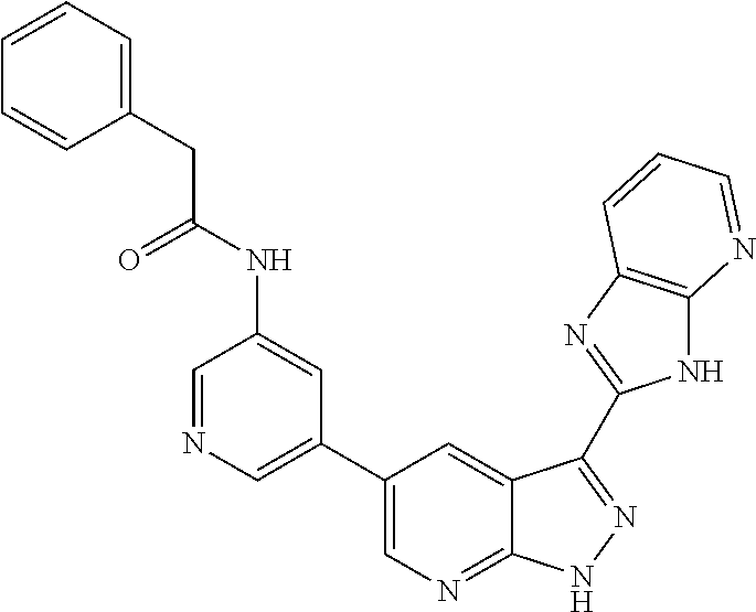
C1=NC=C(C2=CN=C3C(=C2)C(C2=NC4=C(N2)N=CC=C4)=NN3)C=C1NC(CC1=CC=CC=C1)=O
